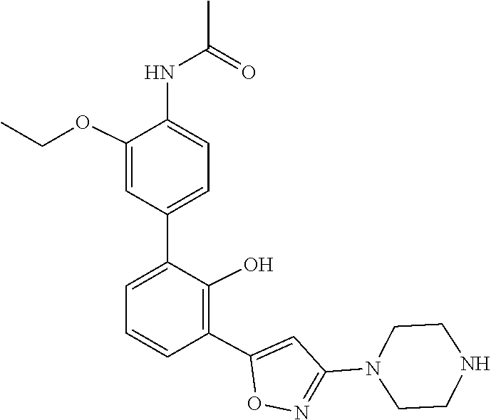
N1CCN(C2=NOC(C3=C(O)C(C4=CC=C(NC(C)=O)C(OCC)=C4)=CC=C3)=C2)CC1
